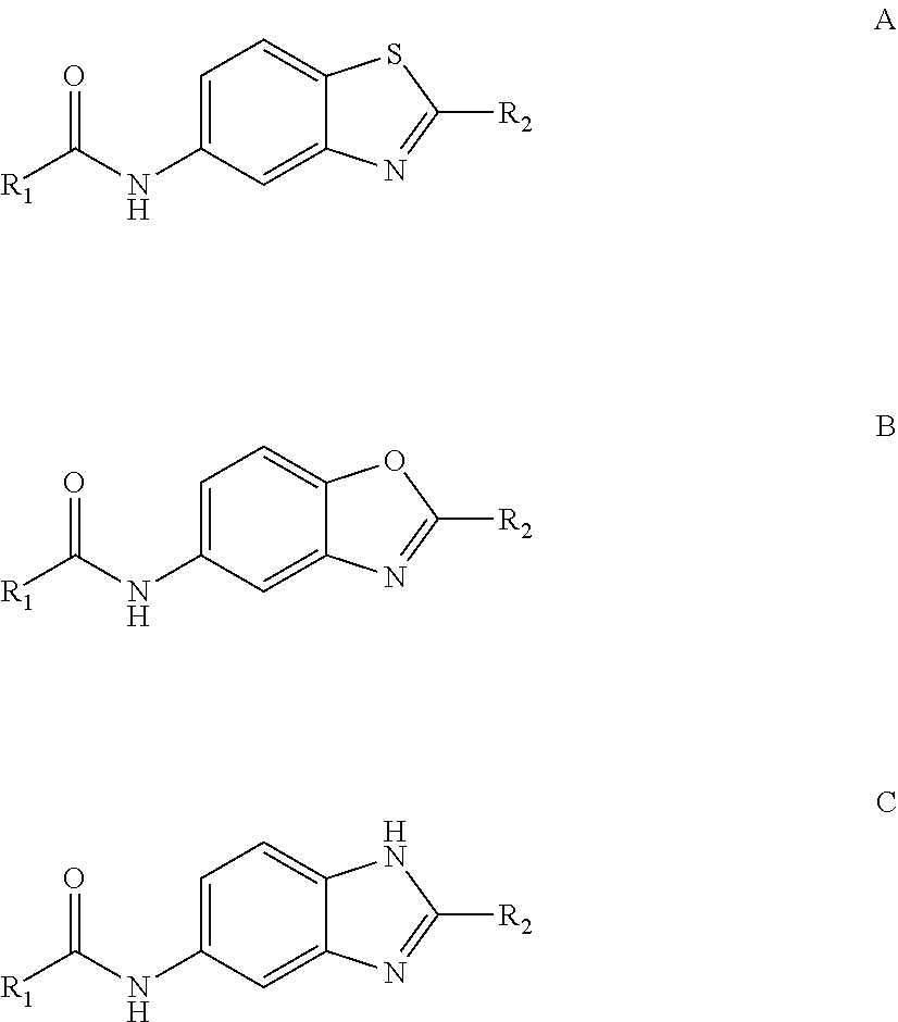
C1=C2C(=CC(NC(=O)[R1])=C1)N=C([R2])S2.C1=C2C(=CC(NC(=O)[R1])=C1)N=C([R2])O2.C1=C2C(=CC(NC(=O)[R1])=C1)N=C([R2])N2
